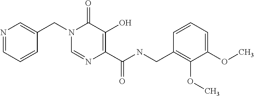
C1=NC(C(NCC2=C(OC)C(OC)=CC=C2)=O)=C(O)C(=O)N1CC1=CN=CC=C1
